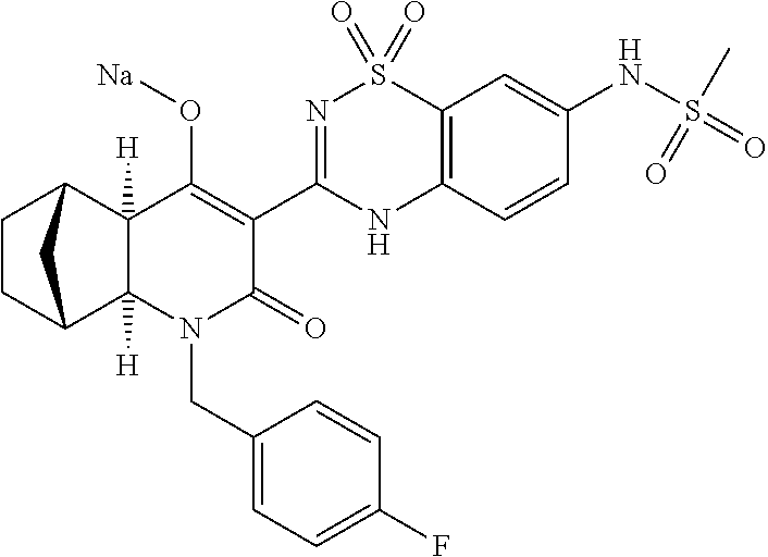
C1CC2C3([H])C([H])(C1C2)C(O[Na])=C(C1=NS(=O)(=O)C2=C(N1)C=CC(NS(=O)(=O)C)=C2)C(=O)N3CC1=CC=C(F)C=C1
